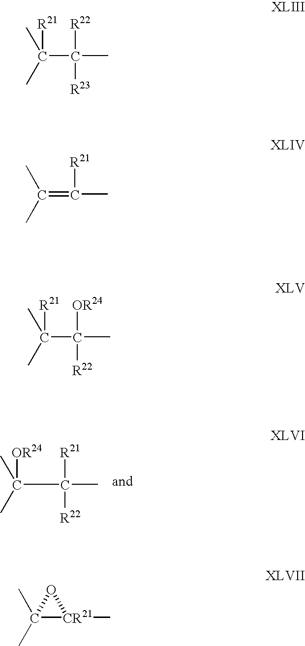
C(C([R21])(C)[R22])([OR24])(C)C.C(C([R22])(C)[R23])([R21])(C)C.C(=C(C)[R21])(C)C.C(C([OR24])(C)[R22])([R21])(C)C.C1(C)(C)[CR21](C)O1
